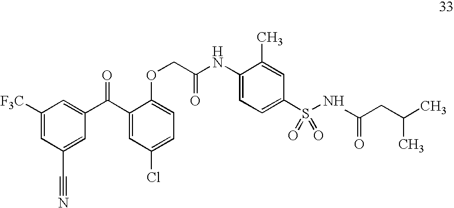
C1([F3C])=CC(C#N)=CC(C(C2=CC(Cl)=CC=C2OCC(NC2=CC=C(S(NC(=O)CC(C)C)(=O)=O)C=C2C)=O)=O)=C1
